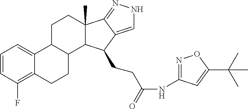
C1=CC(F)=C2C(=C1)C1C(CC2)C2C(C)(CC1)C1=NNC=C1C2CCC(NC1=NOC(C(C)(C)C)=C1)=O
